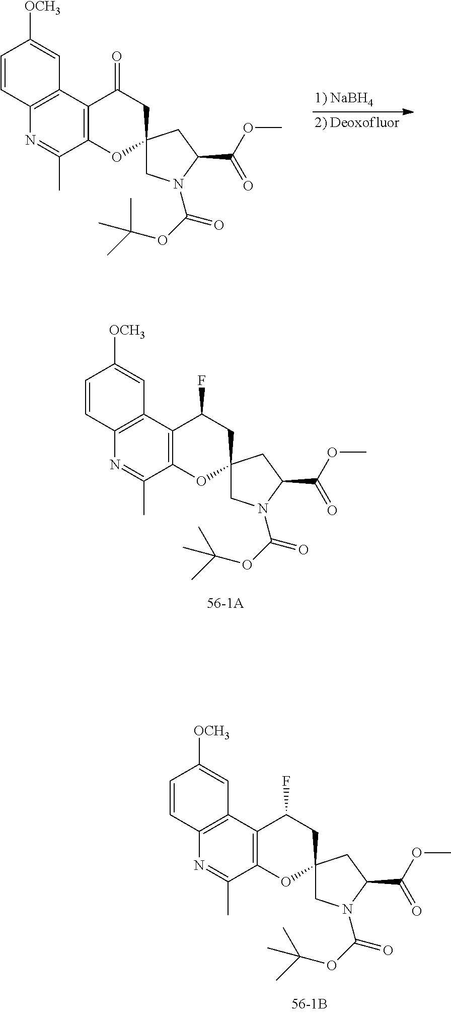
C1=CC2=C(C=C1[OCH3])C1=C(C(C)=N2)OC2(CC1F)CN(C(OC(C)(C)C)=O)C(C(=O)OC)C2.C1=CC2=C(C=C1[OCH3])C1=C(C(C)=N2)OC2(CC1F)CN(C(OC(C)(C)C)=O)C(C(=O)OC)C2.C1=CC2=C(C=C1[OCH3])C1=C(C(C)=N2)OC2(CC1=O)CN(C(OC(C)(C)C)=O)C(C(=O)OC)C2
